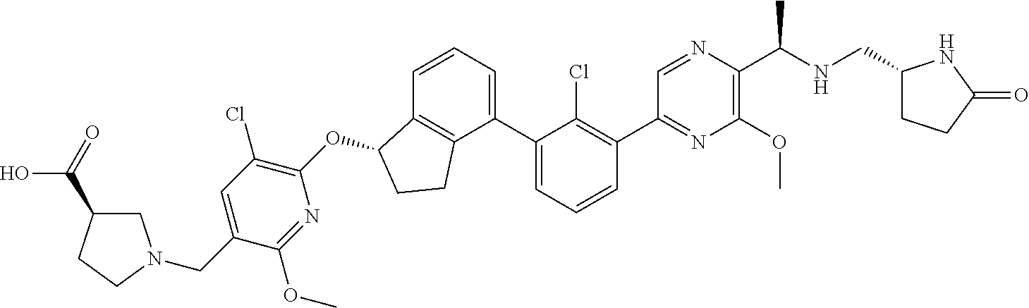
O(C1C2=C(CC1)C(C1=CC=CC(C3=NC(OC)=C(C(NCC4CCC(=O)N4)C)N=C3)=C1Cl)=CC=C2)C1=C(Cl)C=C(CN2CC(C(O)=O)CC2)C(OC)=N1
